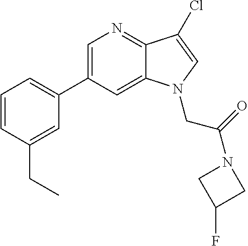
C1=C(C2=CC=CC(CC)=C2)C=C2C(=N1)C(Cl)=CN2CC(N1CC(F)C1)=O
